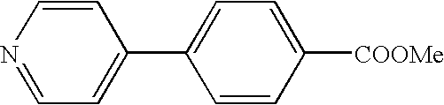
N1=CC=C(C2=CC=C([COOMe])C=C2)C=C1
